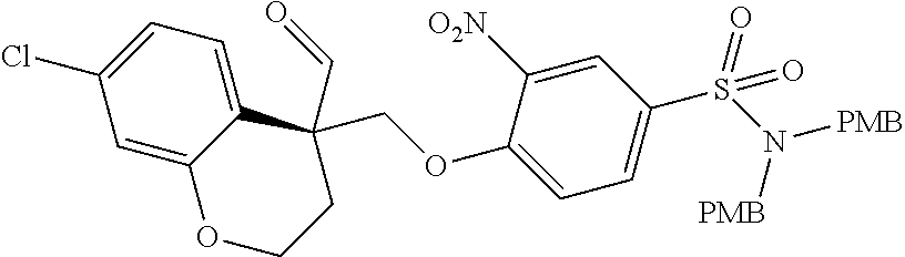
C1=C2C(=CC=C1Cl)C(COC1=CC=C(S(N([PMB])[PMB])(=O)=O)C=C1[O2N])(C=O)CCO2
